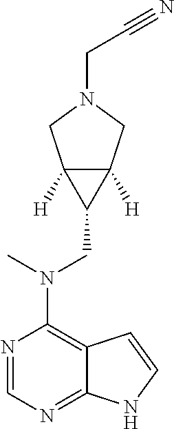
N1=CN=C2C(=C1N(CC1C3([H])C1([H])CN(CC#N)C3)C)C=CN2
